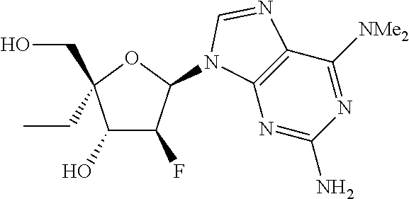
C1(O)C(F)C(N2C3=C(C([NMe2])=NC(N)=N3)N=C2)OC1(CO)CC
